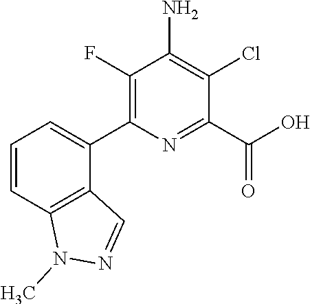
C1(C2=CC=CC3=C2C=NN3C)=C(F)C(N)=C(Cl)C(C(O)=O)=N1
